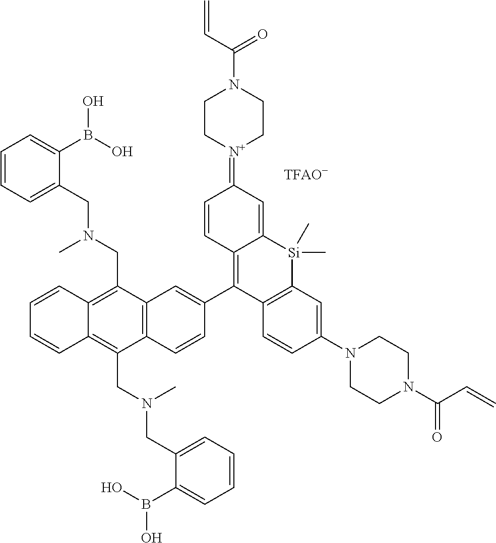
C(C1=C2C(=C(CN(C)CC3=CC=CC=C3B(O)O)C3=C1C=CC(C1=C4C(=CC(=[N+]5CCN(C(=O)C=C)CC5)C=C4)[Si](C)(C)C4=C1C=CC(N1CCN(C(=O)C=C)CC1)=C4)=C3)C=CC=C2)N(C)CC1=CC=CC=C1B(O)O.[TFAO-]
